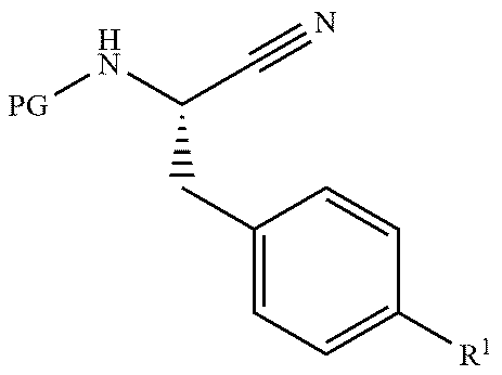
[GP]NC(C#N)CC1=CC=C([R1])C=C1
